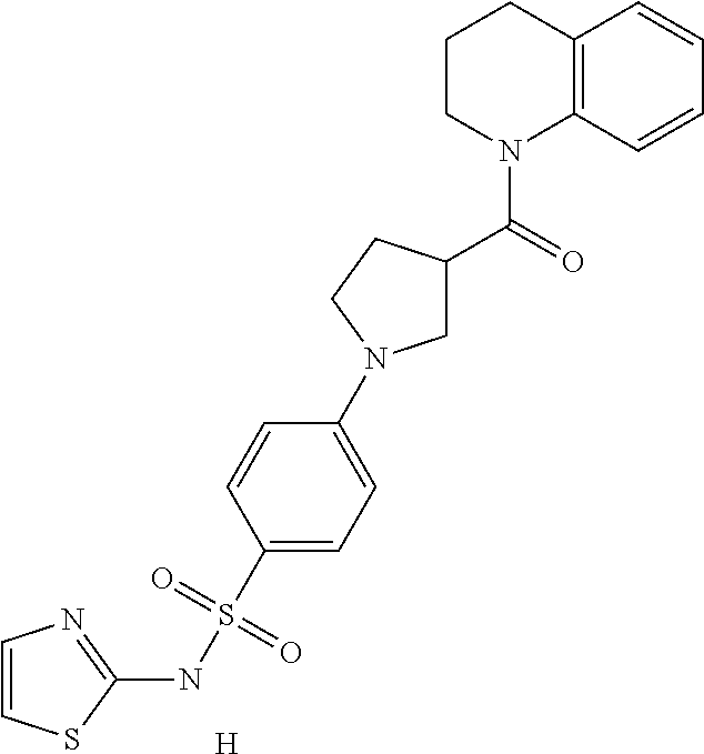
C12=C(C=CC=C1)N(C(C1CN(C3=CC=C(S(NC4=NC=CS4)(=O)=O)C=C3)CC1)=O)CCC2.[H]
